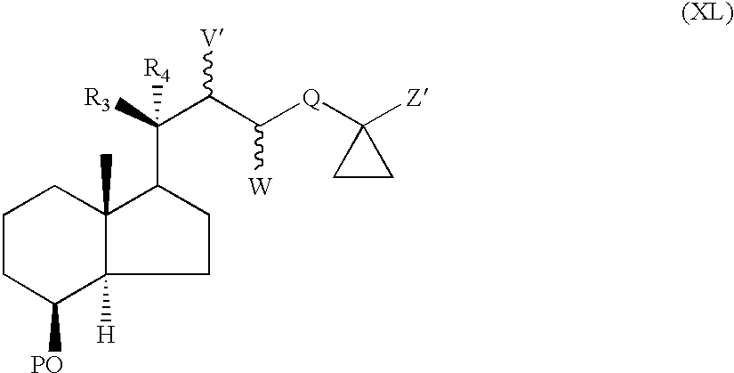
C12([H])C(C)(C(C([R3])(C(C([Q]C3([Z])CC3)[W])[V])[R4])CC1)CCCC2[PO]
